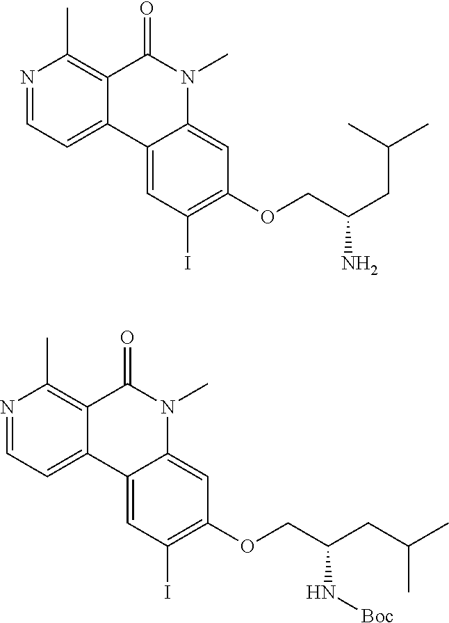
N1=CC=C2C(=C1C)C(=O)N(C)C1=CC(OCC(CC(C)C)N[Boc])=C(I)C=C21.N1=CC=C2C(=C1C)C(=O)N(C)C1=CC(OCC(CC(C)C)N)=C(I)C=C21
